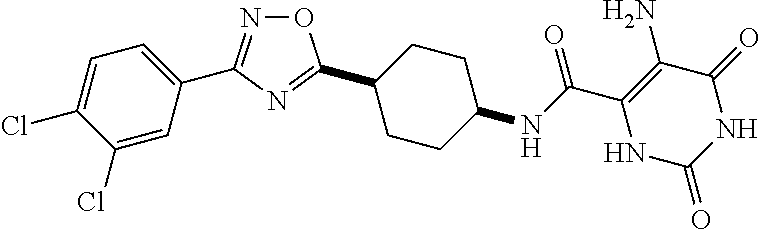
C1(NC(C2=C(N)C(=O)NC(=O)N2)=O)CCC(C2=NC(C3=CC=C(Cl)C(Cl)=C3)=NO2)CC1
